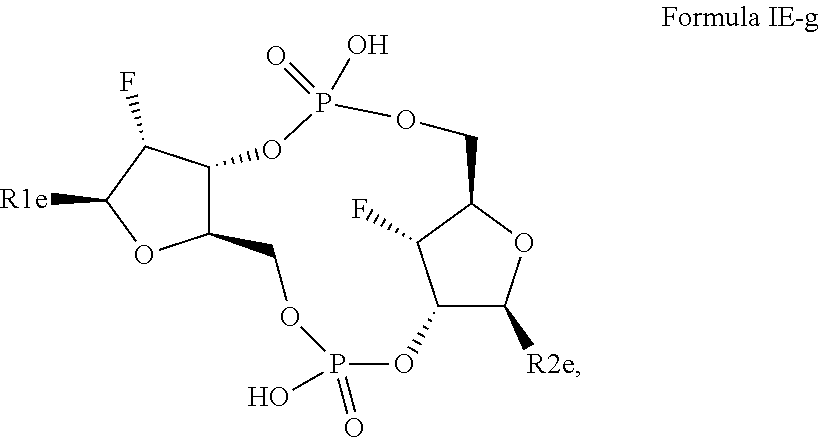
C12C([R2e])OC(C1F)COP(=O)(O)OC1C(COP(O)(=O)O2)OC([R1e])C1F
